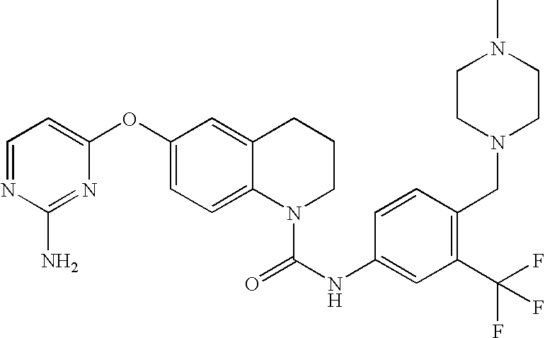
C1=NC(N)=NC(OC2=CC=C3C(=C2)CCCN3C(=O)NC2=CC(C(F)(F)F)=C(CN3CCN(C)CC3)C=C2)=C1
